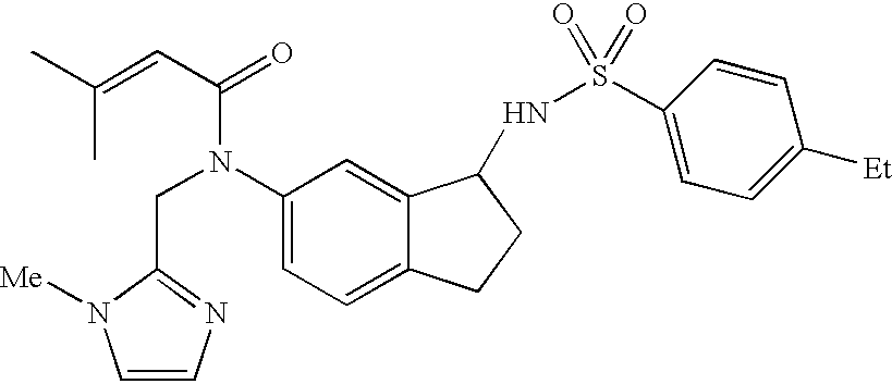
CC(C)=CC(N(CC1=NC=CN1[Me])C1=CC=C2C(=C1)C(NS(=O)(=O)C1=CC=C([Et])C=C1)CC2)=O
